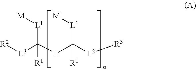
[R2][L3]C([L]C([L2][R3])([L1][M])[R1])([L1][M])[R1]
